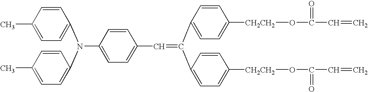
N(C1=CC=C(C=C(C2=CC=C([CH2CH2]OC(=O)C=C)C=C2)C2=CC=C([CH2CH2]OC(=O)C=C)C=C2)C=C1)(C1=CC=C(C)C=C1)C1=CC=C(C)C=C1
